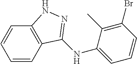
C1=CC2=C(C=C1)NN=C2NC1=CC=CC(Br)=C1C
